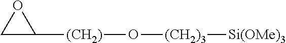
C1C([(CH2)]O[(CH2)3][Si(OMe)3])O1
